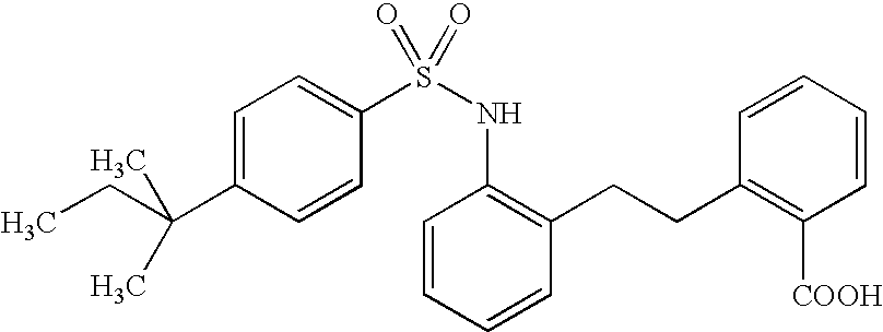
C1=C(C(CC)(C)C)C=CC(S(=O)(NC2=C(CCC3=C([COOH])C=CC=C3)C=CC=C2)=O)=C1
